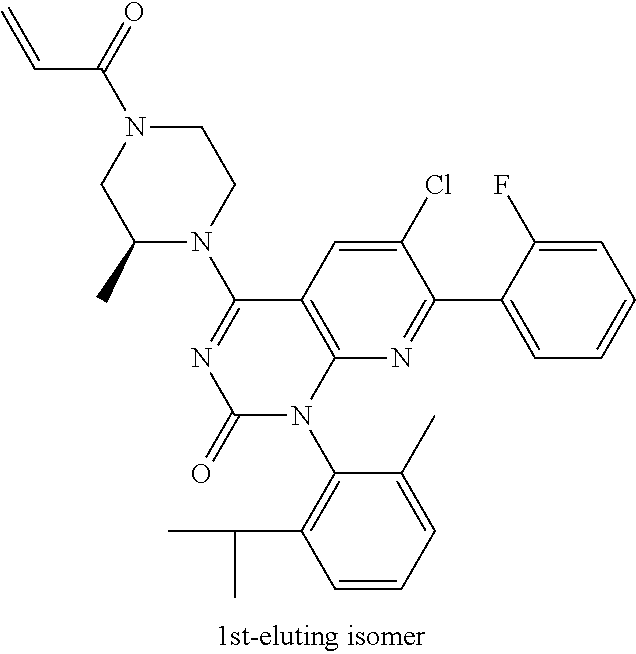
C1(C)N(C2=NC(=O)N(C3=C(C(C)C)C=CC=C3C)C3=C2C=C(Cl)C(C2=CC=CC=C2F)=N3)CCN(C(C=C)=O)C1
